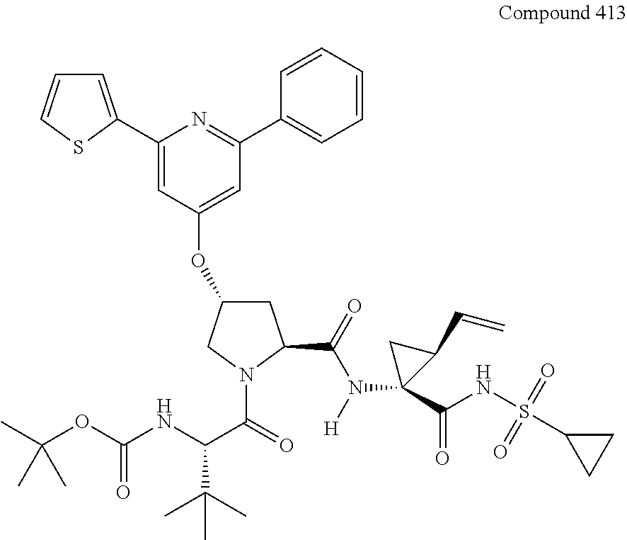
C1(C2=CC=CS2)=CC(OC2CC(C(=O)N([H])C3(C(NS(C4CC4)(=O)=O)=O)C(C=C)C3)N(C(C(NC(OC(C)(C)C)=O)C(C)(C)C)=O)C2)=CC(C2=CC=CC=C2)=N1
